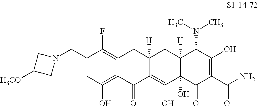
C1(CN2CC([H3CO])C2)=CC(O)=C2C(=C1F)CC1([H])C(=C(O)C3(O)C([H])(C1)C(N(C)C)C(O)=C(C(N)=O)C3=O)C2=O
